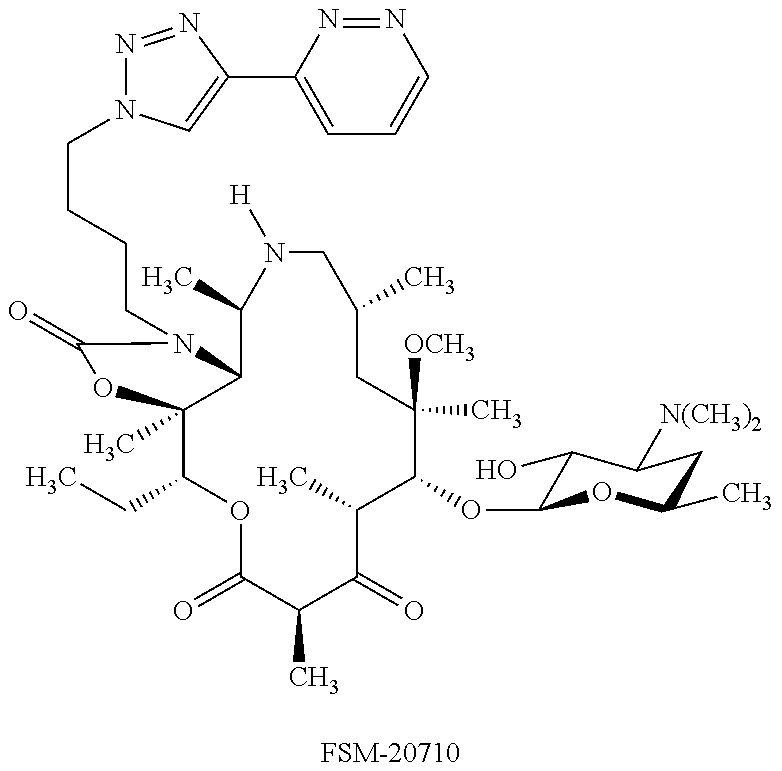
[FSM-20710].C1(CC)C2(C)C(N(CCCCN3N=NC(C4=CC=CN=N4)=C3)C(=O)O2)C(C)N([H])CC(C)CC([OCH3])(C)C(OC2C(O)C([N(CH3)2])CC(C)O2)C(C)C(=O)C(C)C(=O)O1
